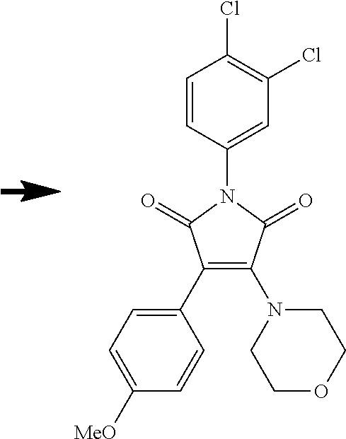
C1=CC(N2C(=O)C(C3=CC=C([MeO])C=C3)=C(N3CCOCC3)C2=O)=CC(Cl)=C1Cl
